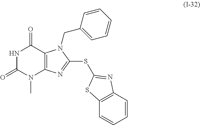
N1C(=O)N(C)C2=C(C1=O)N(CC1=CC=CC=C1)C(SC1=NC3=C(C=CC=C3)S1)=N2
